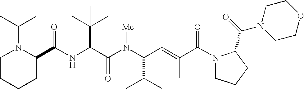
N(C(C(N(C(C(C)C)C=C(C)C(N1CCCC1C(=O)N1CCOCC1)=O)[Me])=O)C(C)(C)C)C(C1N(C(C)C)CCCC1)=O
